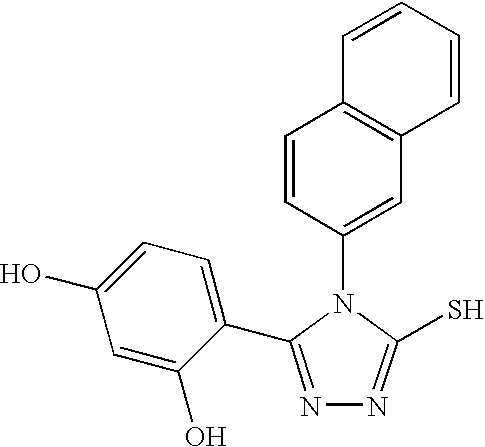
C1(N2C(S)=NN=C2C2=CC=C(O)C=C2O)=CC2=C(C=C1)C=CC=C2
